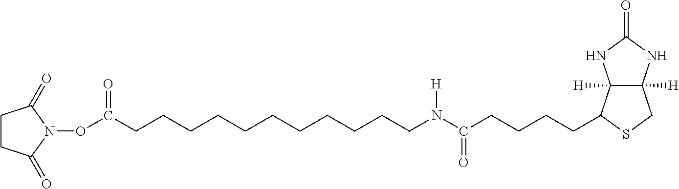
N(C(CCCCC1C2([H])C([H])(CS1)NC(=O)N2)=O)(CCCCCCCCCCCC(ON1C(=O)CCC1=O)=O)[H]
